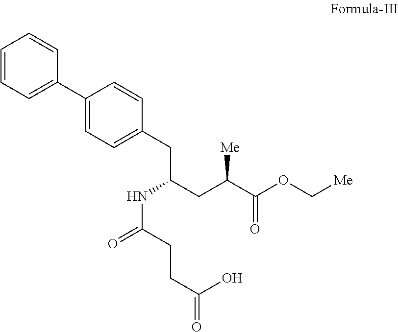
C1=CC=C(C2=CC=C(CC(CC([Me])C(=O)OC[Me])NC(CCC(=O)O)=O)C=C2)C=C1
